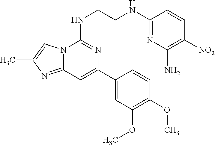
N12C(=NC(C)=C1)C=C(C1=CC(OC)=C(OC)C=C1)N=C2NCCNC1=NC(N)=C([NO2])C=C1
